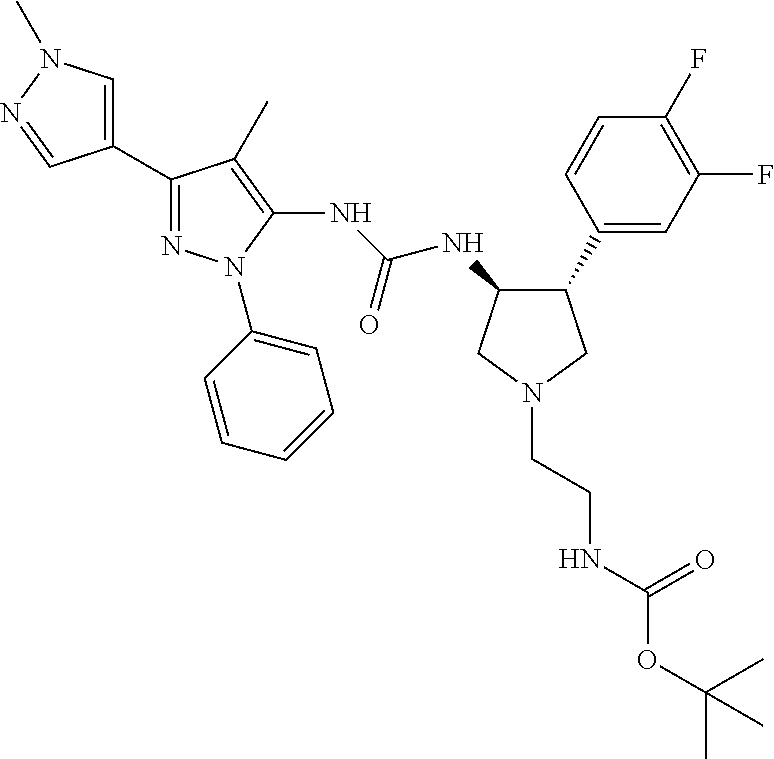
C1(C2=NN(C3=CC=CC=C3)C(NC(NC3C(C4=CC(F)=C(F)C=C4)CN(CCNC(=O)OC(C)(C)C)C3)=O)=C2C)=CN(C)N=C1
